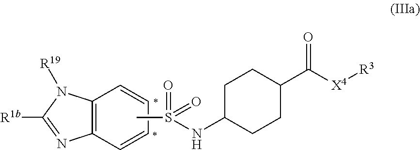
N(S(C)(=O)=O)C1CCC(C([X4][R3])=O)CC1.C1=CC2=C(C=C1)N([R19])C([R1b])=N2
